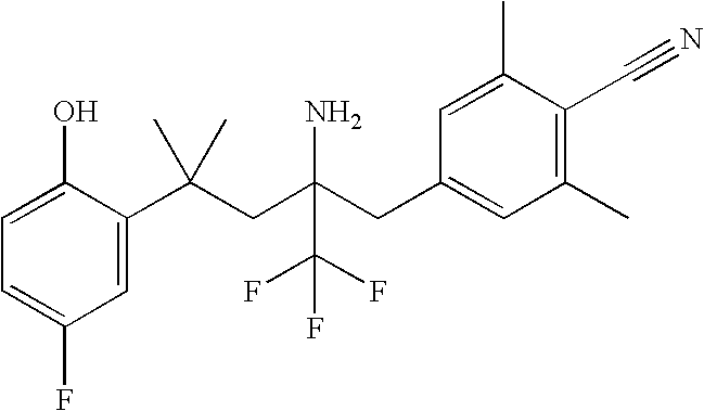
C1=C(C(CC(CC2=CC(C)=C(C#N)C(C)=C2)(N)C(F)(F)F)(C)C)C(O)=CC=C1F
